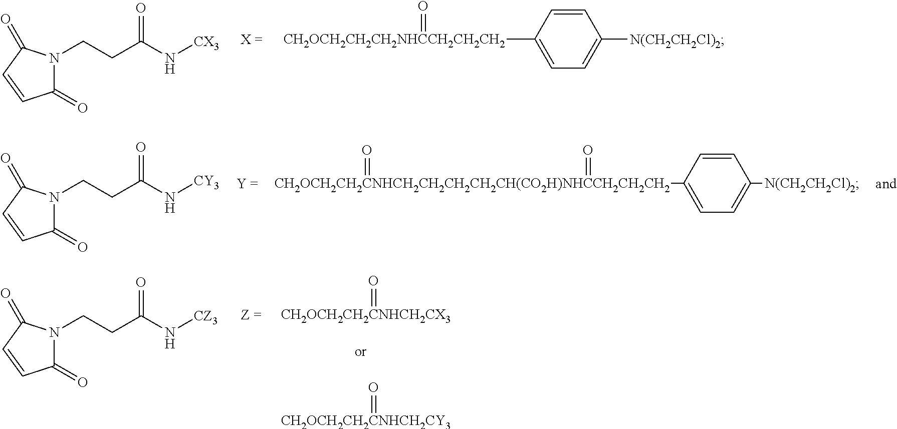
C1(=O)N(CCC(N[CX3])=O)C(=O)C=C1.[CH2OCH2CH2CH2NHCCH2CH2CH2](C1=CC=C([N(CH2CH2Cl)2])C=C1)=O.[CH2OCH2CH2CNHCH2CX3]=O.[CH2OCH2CH2CNHCH2CY3]=O.C1(=O)N(CCC(N[CZ3])=O)C(=O)C=C1.C1(=O)N(CCC(N[CY3])=O)C(=O)C=C1.[CH2OCH2CH2CNHCH2CH2CH2CH2CH(CO2H)NHCCH2CH2CH2](C1=CC=C([N(CH2CH2Cl)2])C=C1)(=O)=O
